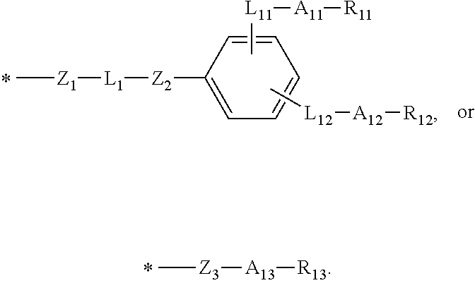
C[Z1][L1][Z2]C1=CC=CC=C1.C[L11][A11][R11].C[L12][A12][R12].C[Z3][A13][R13]
